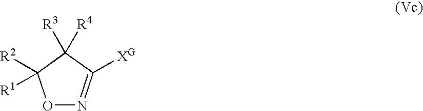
O1N=C([XG])C([R4])([R3])C1([R2])[R1]
